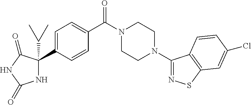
C1=C(C2(C(C)C)NC(=O)NC2=O)C=CC(C(N2CCN(C3=NSC4=C3C=CC(Cl)=C4)CC2)=O)=C1
